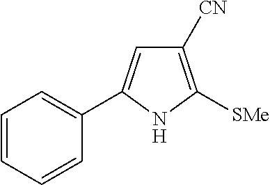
C1([CN])=C([SMe])NC(C2=CC=CC=C2)=C1
